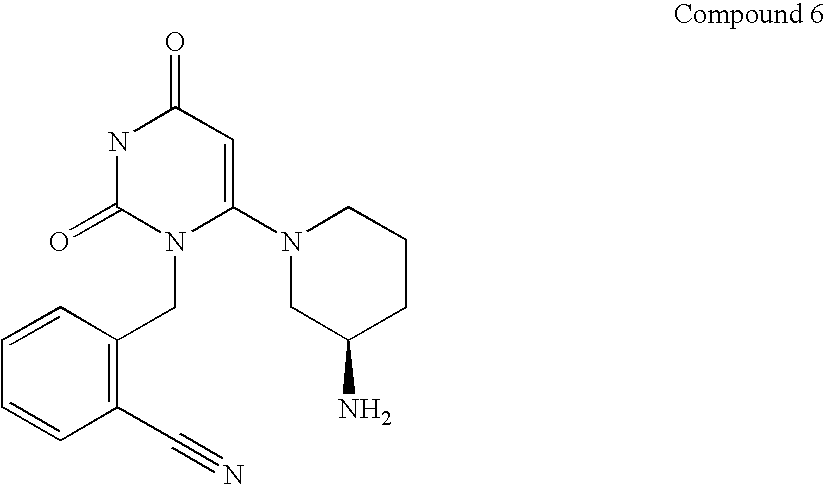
C1=CC=CC(C#N)=C1CN1C(N2CC(N)CCC2)=CC(=O)NC1=O
